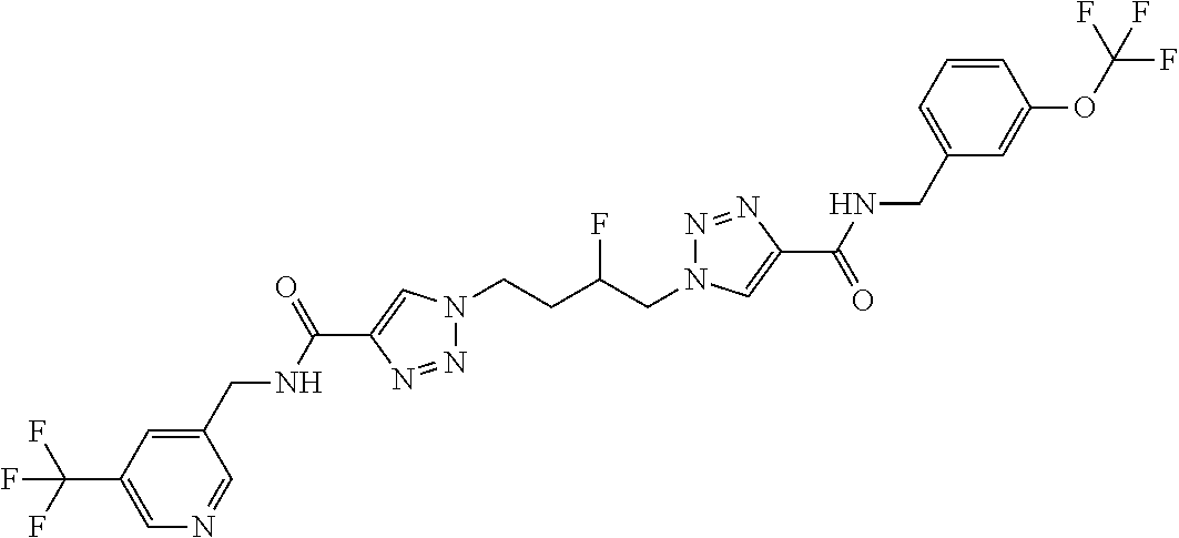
C1(C(NCC2=CC(C(F)(F)F)=CN=C2)=O)=CN(CCC(CN2N=NC(C(=O)NCC3=CC=CC(OC(F)(F)F)=C3)=C2)F)N=N1
